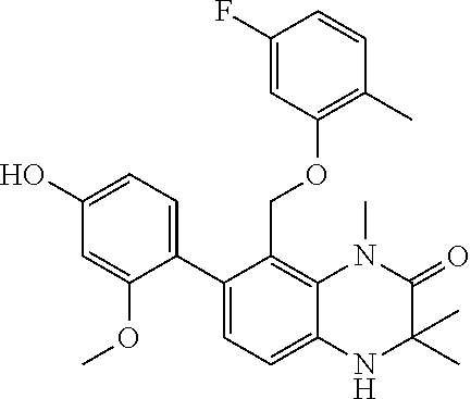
C1(C2=CC=C(O)C=C2OC)=CC=C2C(=C1COC1=C(C)C=CC(F)=C1)N(C)C(=O)C(C)(C)N2
